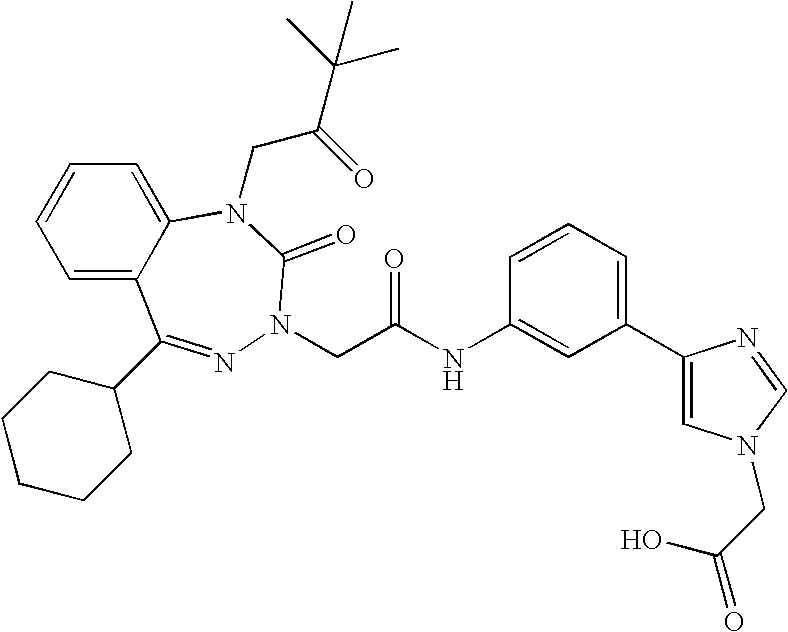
C1=C2C(=CC=C1)N(CC(=O)C(C)(C)C)C(=O)N(CC(NC1=CC(C3=CN(CC(O)=O)C=N3)=CC=C1)=O)N=C2C1CCCCC1
